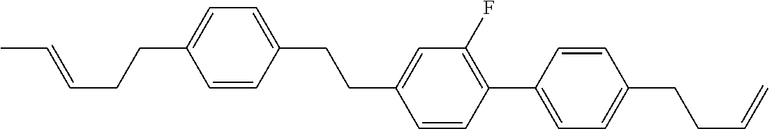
C1=CC(CCC2=CC(F)=C(C3=CC=C(CCC=C)C=C3)C=C2)=CC=C1CCC=CC
